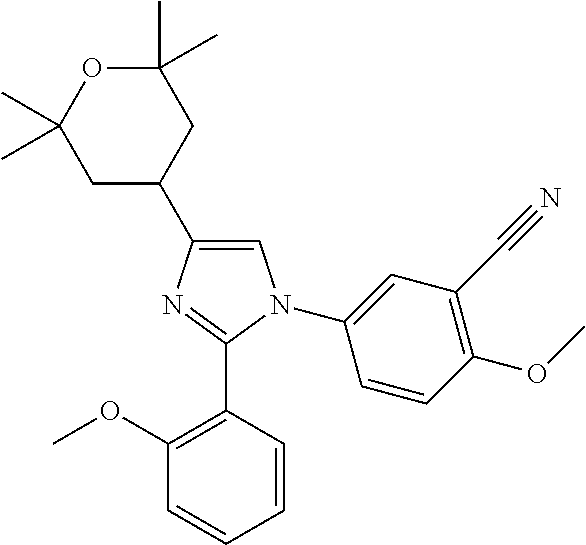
C1=C(C2CC(C)(C)OC(C)(C)C2)N=C(C2=C(OC)C=CC=C2)N1C1=CC(C#N)=C(OC)C=C1
